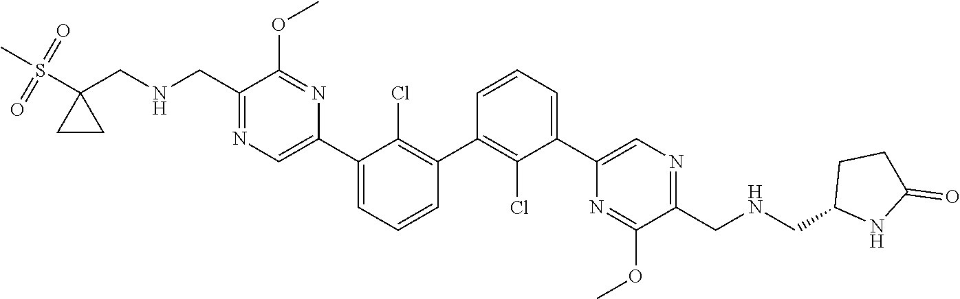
C1(C2=C(Cl)C(C3=CN=C(CNCC4(S(C)(=O)=O)CC4)C(OC)=N3)=CC=C2)=C(Cl)C(C2=CN=C(CNCC3NC(=O)CC3)C(OC)=N2)=CC=C1
